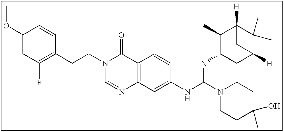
C1(OC)=CC(F)=C(CCN2C=NC3=C(C2=O)C=CC(NC(=NC2CC4([H])C(C)(C)C([H])(C2C)C4)N2CCC(C)(O)CC2)=C3)C=C1
